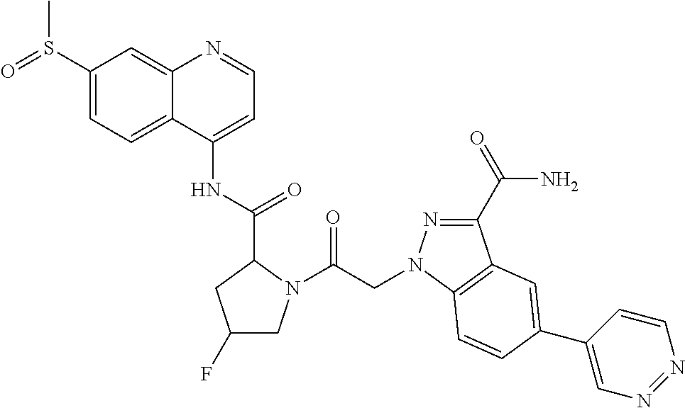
C12=CC=C(S(=O)C)C=C1N=CC=C2NC(C1CC(F)CN1C(CN1N=C(C(=O)N)C2=C1C=CC(C1=CN=NC=C1)=C2)=O)=O
